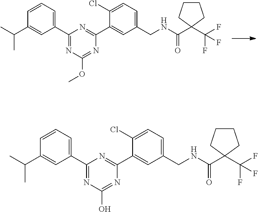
C1(C2=NC(OC)=NC(C3=CC(CNC(=O)C4(C(F)(F)F)CCCC4)=CC=C3Cl)=N2)=CC=CC(C(C)C)=C1.C1(C2=NC(O)=NC(C3=CC(CNC(=O)C4(C(F)(F)F)CCCC4)=CC=C3Cl)=N2)=CC=CC(C(C)C)=C1
